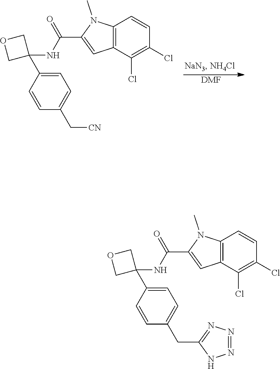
C12=C(C(Cl)=C(Cl)C=C1)C=C(C(NC1(C3=CC=C(CC4=NN=NN4)C=C3)COC1)=O)N2C.[DMF].C12=C(C(Cl)=C(Cl)C=C1)C=C(C(NC1(C3=CC=C(C[CN])C=C3)COC1)=O)N2C
